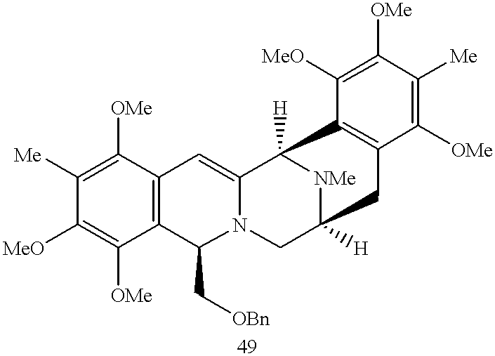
C12=C(C([OMe])=C([Me])C([MeO])=C1[OMe])C=C1N(C2C[OBn])CC2([H])[NMe]C1([H])C1=C(C([OMe])=C([Me])C([OMe])=C1[MeO])C2
